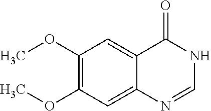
N1C=NC2=CC(OC)=C(OC)C=C2C1=O
